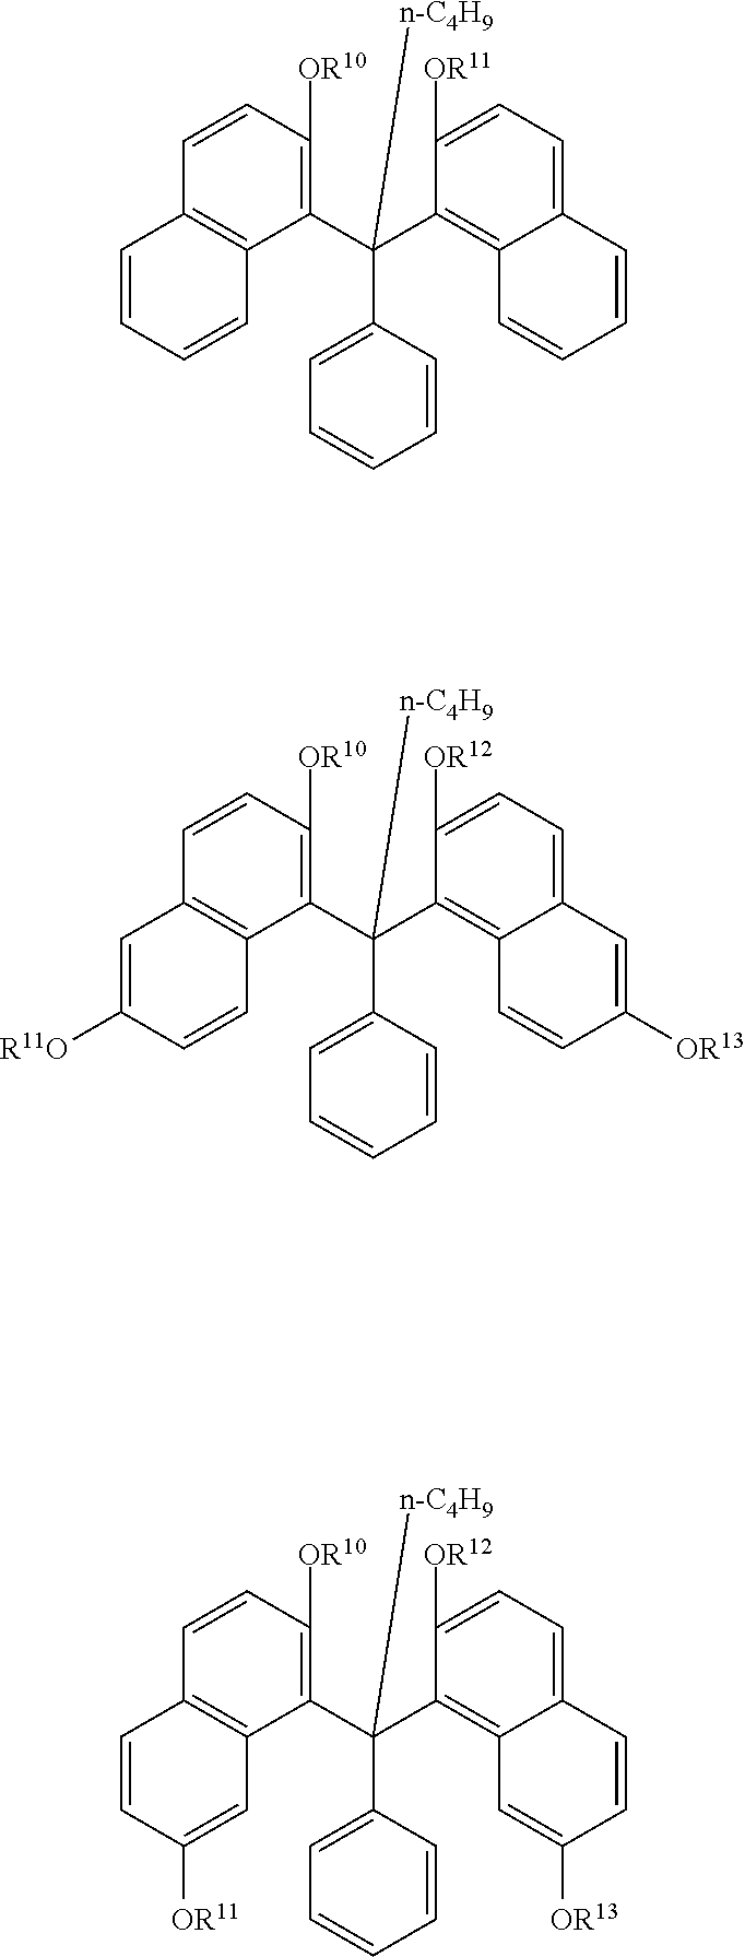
C1(C(C2=C3C(=CC=C2[OR11])C=CC=C3)(C2=CC=CC=C2)[n-C4H9])=C([OR10])C=CC2=C1C=CC=C2.C1(C(C2=C3C(=CC=C2[OR12])C=C([OR13])C=C3)(C2=CC=CC=C2)[n-C4H9])=C([OR10])C=CC2=C1C=CC([R11O])=C2.C1(C(C2=C3C(=CC=C2[OR12])C=CC([OR13])=C3)(C2=CC=CC=C2)[n-C4H9])=C([OR10])C=CC2=C1C=C([OR11])C=C2
